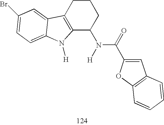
C12=C(CCCC1N(C(=O)C1=CC3=C(O1)C=CC=C3)[H])C1=CC(Br)=CC=C1N2[H]
